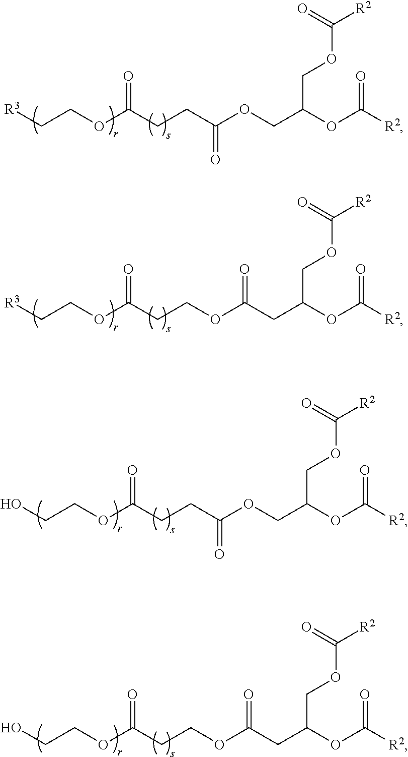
[R3]CCOC(CCC(=O)OCC(OC([R2])=O)COC(=O)[R2])=O.[R3]CCOC(CCOC(CC(OC([R2])=O)COC(=O)[R2])=O)=O.OCCOC(CCC(=O)OCC(OC([R2])=O)COC(=O)[R2])=O.OCCOC(CCOC(CC(OC([R2])=O)COC(=O)[R2])=O)=O
